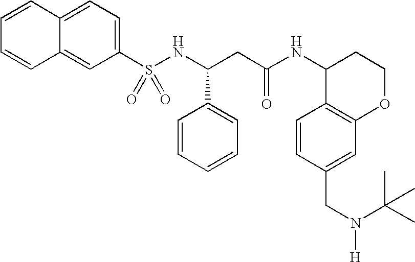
C1=CC2=CC=C(S(NC(CC(NC3C4=C(OCC3)C=C(CN([H])C(C)(C)C)C=C4)=O)C3=CC=CC=C3)(=O)=O)C=C2C=C1
